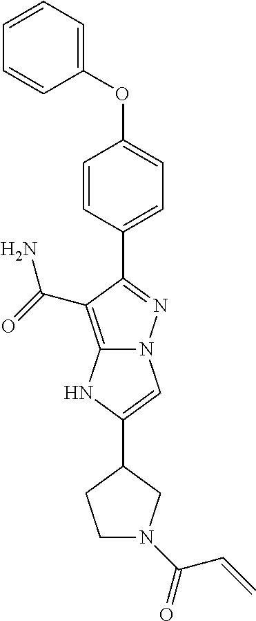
O(C1=CC=C(C2=NN3C(=C2C(=O)N)NC(C2CCN(C(=O)C=C)C2)=C3)C=C1)C1=CC=CC=C1
